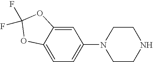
C1=C2C(=CC(N3CCNCC3)=C1)OC(F)(F)O2
